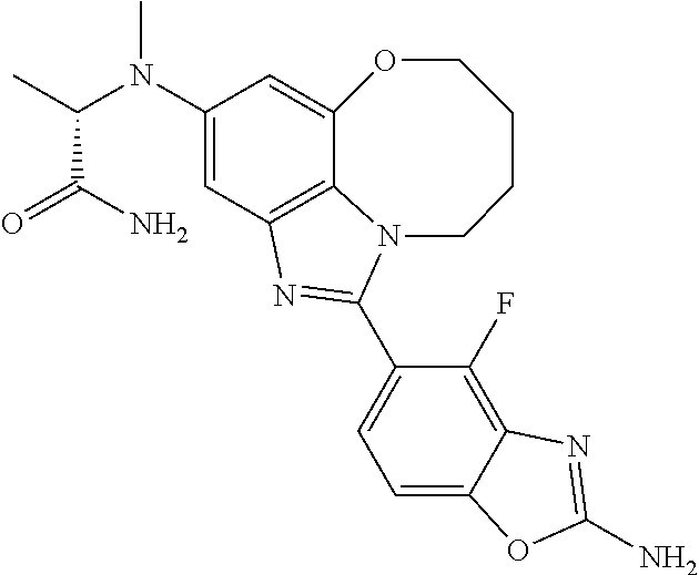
C12=C3C=C(N(C(C)C(N)=O)C)C=C1OCCCCN2C(C1=CC=C2C(=C1F)N=C(N)O2)=N3
